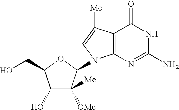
C1(O)C([OMe])([Me])C(N2C3=C(C([Me])=C2)C(=O)NC(N)=N3)OC1CO
